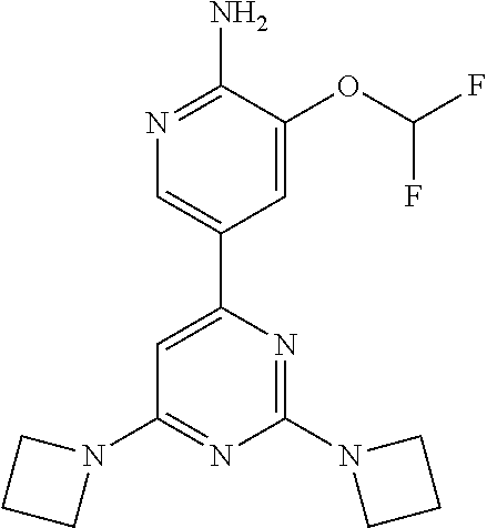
N1=C(N)C(OC(F)F)=CC(C2=CC(N3CCC3)=NC(N3CCC3)=N2)=C1
